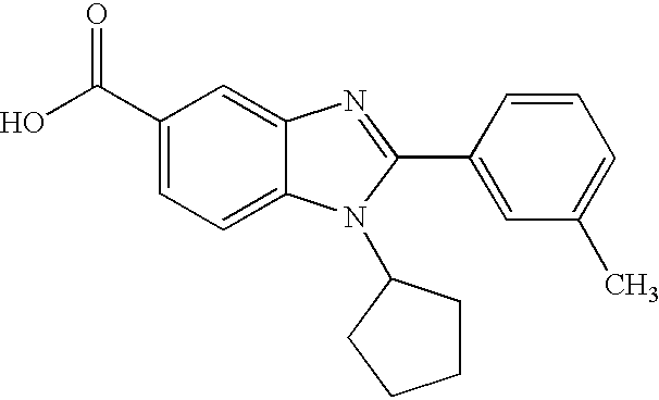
C1(C(O)=O)=CC=C2C(=C1)N=C(C1=CC(C)=CC=C1)N2C1CCCC1
